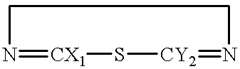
N1=[CX1]S[CY2]=NCC1
